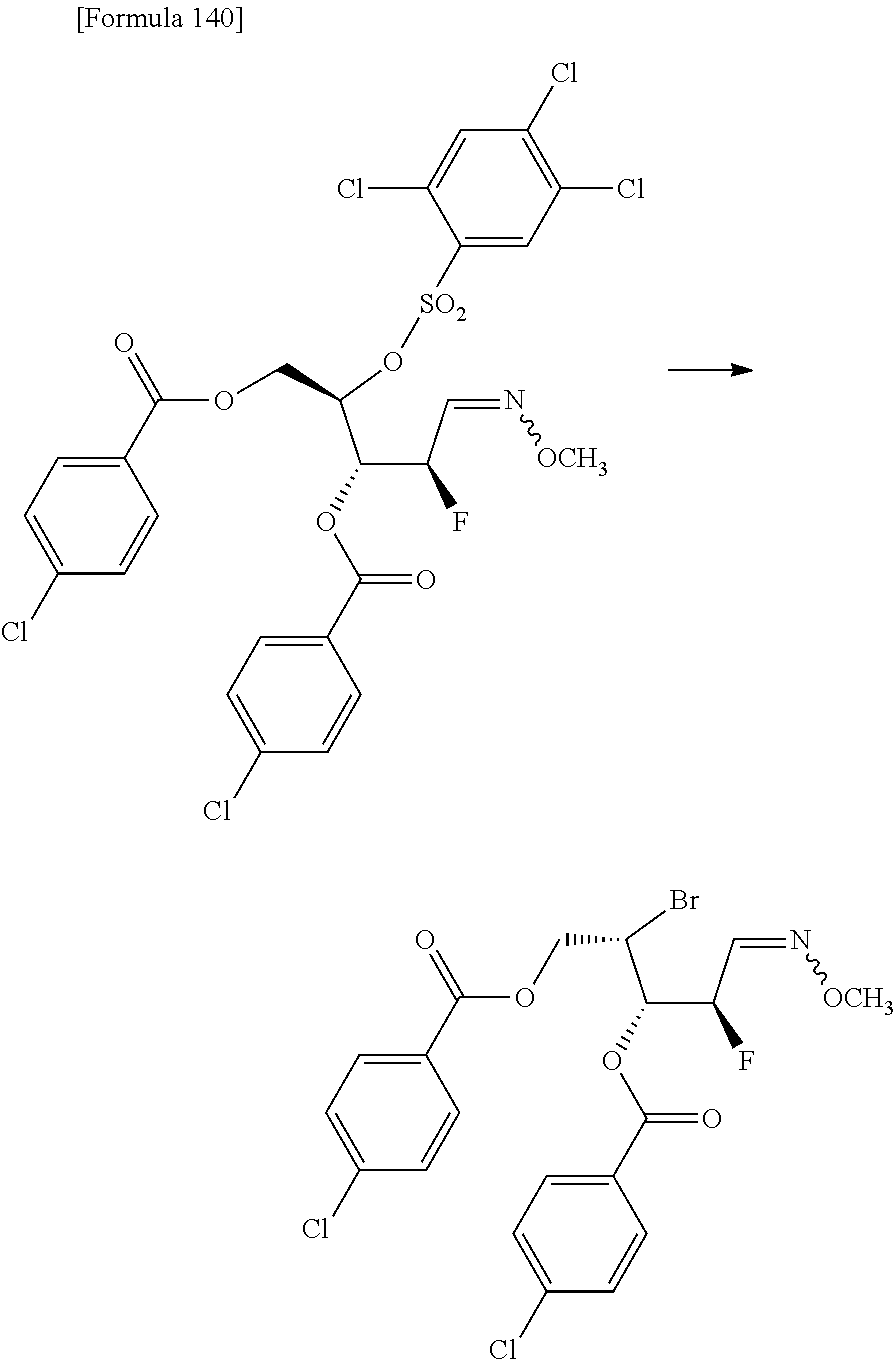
O(C(C1=CC=C(Cl)C=C1)=O)C(C(F)C=N[OCH3])C(O[SO2]C1=CC(Cl)=C(Cl)C=C1Cl)COC(C1=CC=C(Cl)C=C1)=O.O(C(C1=CC=C(Cl)C=C1)=O)C(C(F)C=N[OCH3])C(Br)COC(C1=CC=C(Cl)C=C1)=O
